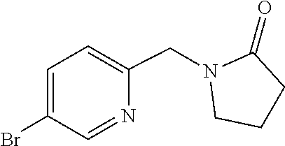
BrC1=CC=C(CN2CCCC2=O)N=C1
